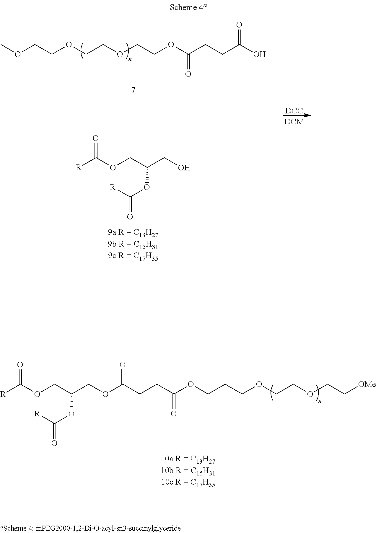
C(CCC(=O)OCCCOCCOCC[OMe])(=O)OCC(COC([R])=O)OC([R])=O.[DCC].COCCOCCOCCOC(CCC(=O)O)=O.[R]C(OCC(CO)OC([R])=O)=O
